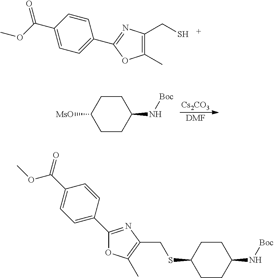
[Cs2CO3].[DMF].C1CC(N[Boc])CCC1[MsO].C1(C)=C(CS)N=C(C2=CC=C(C(OC)=O)C=C2)O1.C1CC(N[Boc])CCC1SCC1=C(C)OC(C2=CC=C(C(=O)OC)C=C2)=N1
